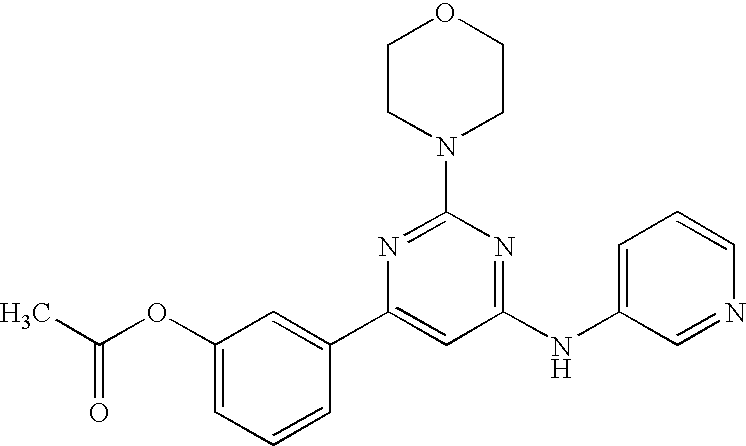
C1(NC2=CC=CN=C2)=NC(N2CCOCC2)=NC(C2=CC(OC(C)=O)=CC=C2)=C1
